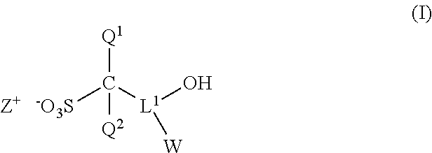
[-O3S]C([L1](O)[W])([Q1])[Q2].[Z+]
